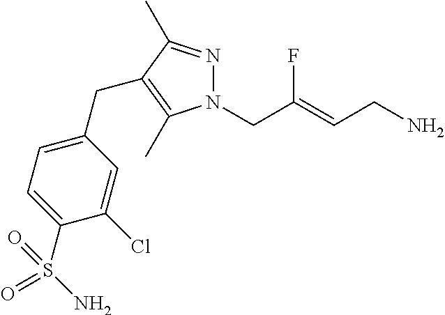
N1=C(C)C(CC2=CC=C(S(N)(=O)=O)C(Cl)=C2)=C(C)N1CC(=CCN)F
